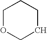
C1OCCCC1
